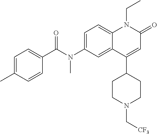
N(C1=CC=C2C(=C1)C(C1CCN(C[CF3])CC1)=CC(=O)N2CC)(C(C1=CC=C(C)C=C1)=O)C
